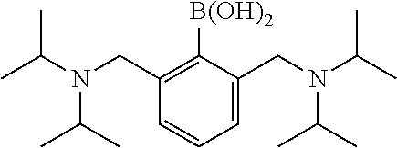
C1=C(CN(C(C)C)C(C)C)C([B(OH)2])=C(CN(C(C)C)C(C)C)C=C1
